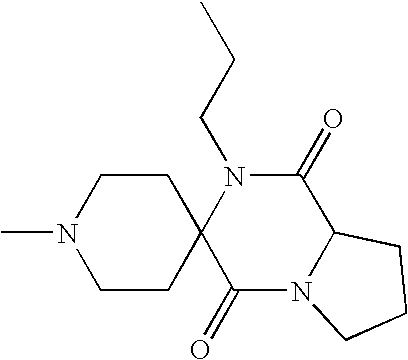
N1(C)CCC2(CC1)C(=O)N1C(C(=O)N2CCC)CCC1
